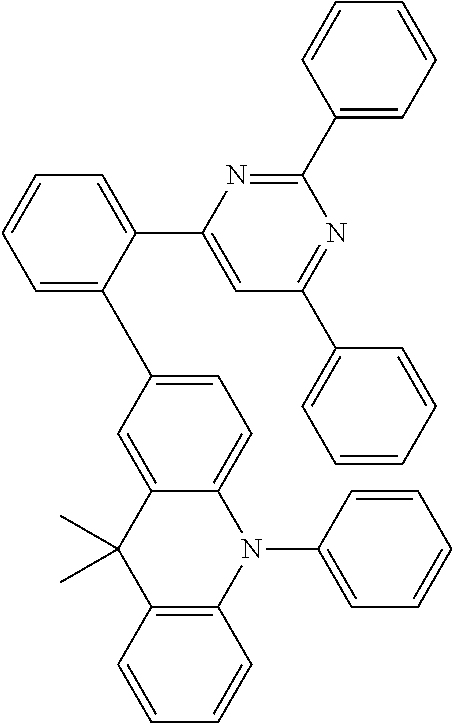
C1=C(C2=CC=C3C(=C2)C(C)(C)C2=C(N3C3=CC=CC=C3)C=CC=C2)C(C2=CC(C3=CC=CC=C3)=NC(C3=CC=CC=C3)=N2)=CC=C1
